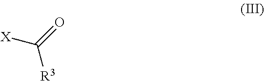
[X]C(=O)[R3]
